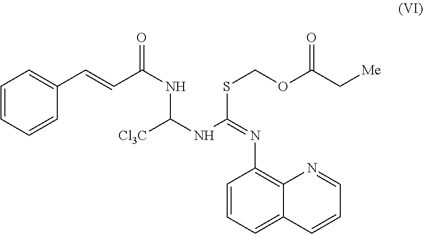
C1(N=C(NC(NC(C=CC2=CC=CC=C2)=O)[Cl3C])SCOC(C[Me])=O)=C2C(=CC=C1)C=CC=N2
